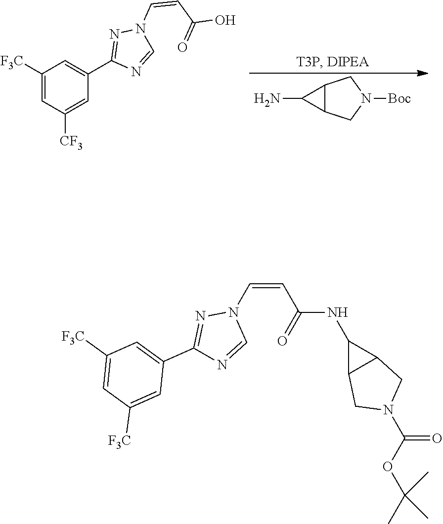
C1([F3C])=CC([CF3])=CC(C2=NN(C=CC(O)=O)C=N2)=C1.C12C(CN([Boc])C1)C2N.N1(C=CC(=O)NC2C3C2CN(C(=O)OC(C)(C)C)C3)N=C(C2=CC([F3C])=CC([F3C])=C2)N=C1
